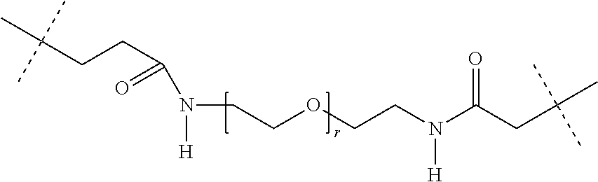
C(CCC(N(CCOCCN(C(CC(C)(C)C)=O)[H])[H])=O)(C)(C)C
